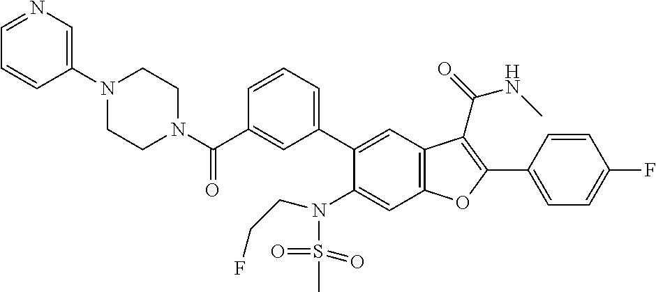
C1=CC(C2=C(C(=O)NC)C3=C(C=C(N(S(C)(=O)=O)CCF)C(C4=CC=CC(C(N5CCN(C6=CN=CC=C6)CC5)=O)=C4)=C3)O2)=CC=C1F
